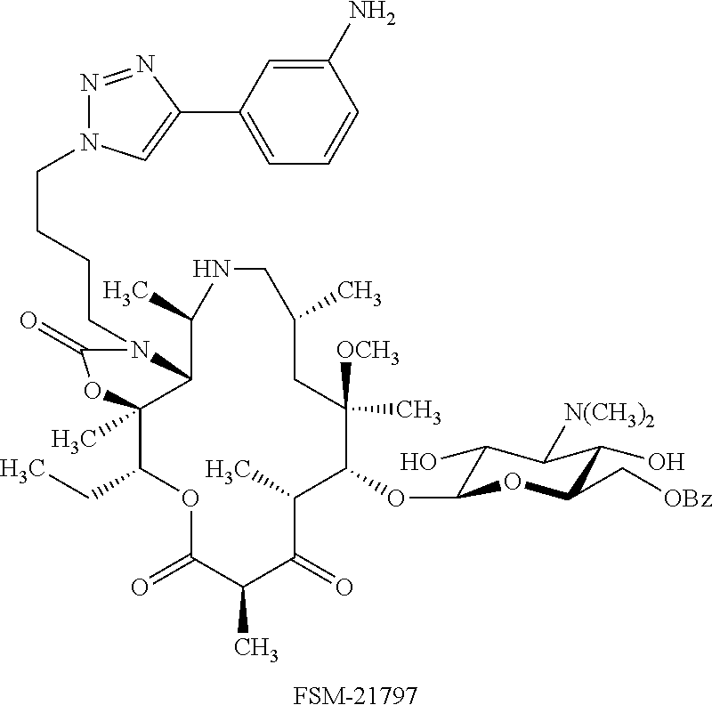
C1(OC2C(O)C([N(CH3)2])C(O)C(C[OBz])O2)C([OCH3])(C)CC(C)CNC(C)C2C(C)(C(CC)OC(=O)C(C)C(=O)C1C)OC(=O)N2CCCCN1N=NC(C2=CC=CC(N)=C2)=C1.[FSM-21797]
